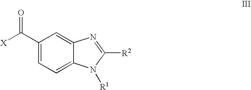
C1(C([X])=O)=CC=C2C(=C1)N=C([R2])N2[R1]
